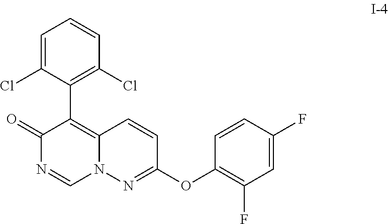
C1(OC2=NN3C(=C(C4=C(Cl)C=CC=C4Cl)C(=O)N=C3)C=C2)=C(F)C=C(F)C=C1
